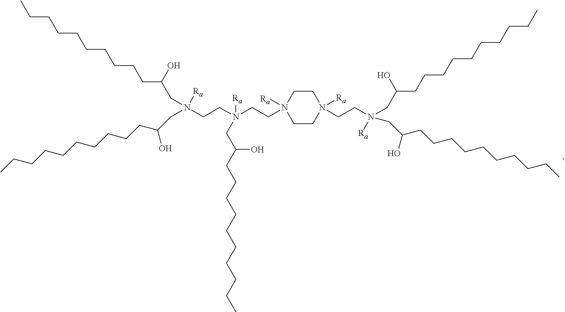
C1CN([Ra])(CCN([Ra])(CC(CCCCCCCCCC)O)CC(O)CCCCCCCCCC)CCN1([Ra])CCN(CCN([Ra])(CC(CCCCCCCCCC)O)CC(CCCCCCCCCC)O)([Ra])CC(CCCCCCCCCC)O
